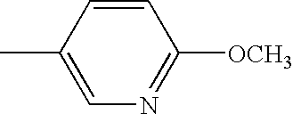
C1(C)=CN=C([OCH3])C=C1
